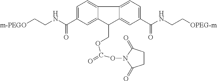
C1=C(C(NCC[OPEG-m])=O)C=C2C(=C1)C1=CC=C(C(NCC[m-PEGO])=O)C=C1C2COC(ON1C(=O)CCC1=O)=O
